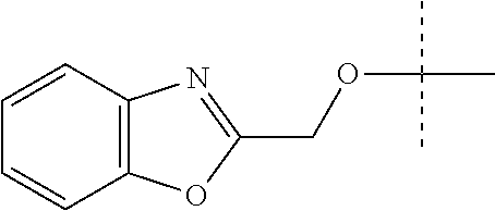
C12=C(C=CC=C1)N=C(COC(C)(C)C)O2
